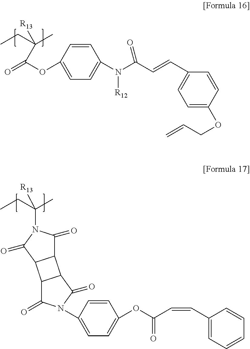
C1=C(OC(=O)C(C)(CC)[R13])C=CC(N(C(C=CC2=CC=C(OCC=C)C=C2)=O)[R12])=C1.C(CC)(C)([R13])N1C(=O)C2C(C1=O)C1C2C(=O)N(C2=CC=C(OC(C=CC3=CC=CC=C3)=O)C=C2)C1=O
